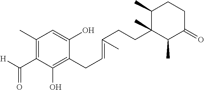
CC1=C(C([H])=O)C(O)=C(CC=C(CCC2(C)C(C)C(=O)CCC2C)C)C(O)=C1
